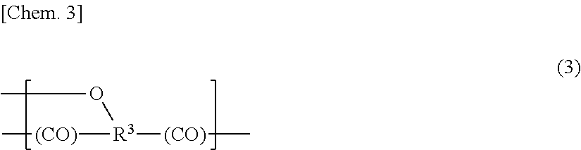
CO[R3]([(CO)]C)[(CO)]C
